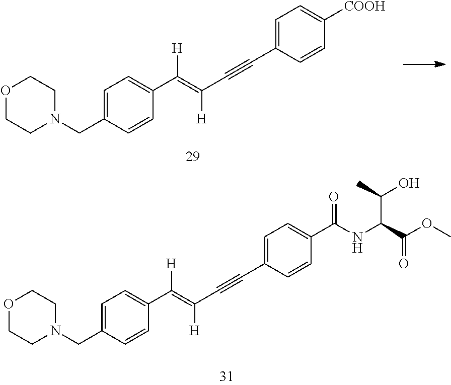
O1CCN(CC2=CC=C(C(=C(C#CC3=CC=C([COOH])C=C3)[H])[H])C=C2)CC1.O1CCN(CC2=CC=C(C(=C(C#CC3=CC=C(C(NC(C(OC)=O)C(C)O)=O)C=C3)[H])[H])C=C2)CC1
